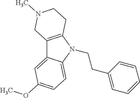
C12=C(N(CCC3=CC=CC=C3)C3=CC=C(OC)C=C13)CCN(C)C2
